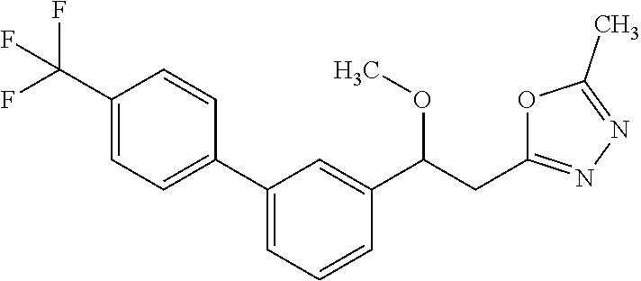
C(C(C1=CC(C2=CC=C(C(F)(F)F)C=C2)=CC=C1)OC)C1=NN=C(C)O1
